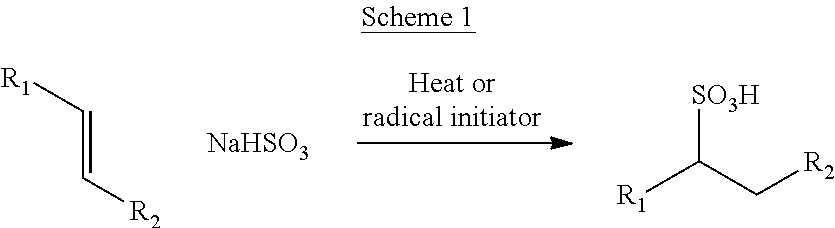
[R1]C=C[R2].[NaHSO3].[R1]C(C[R2])[SO3H]
